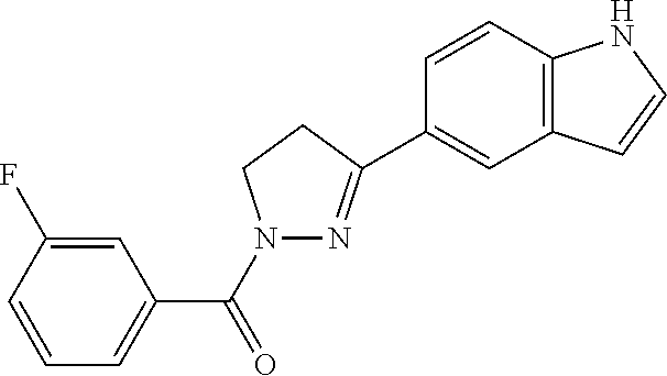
C1=C(F)C=CC=C1C(=O)N1N=C(C2=CC3=C(C=C2)NC=C3)CC1
